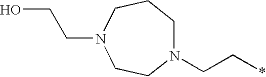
N1(CC*)CCCN(CCO)CC1
